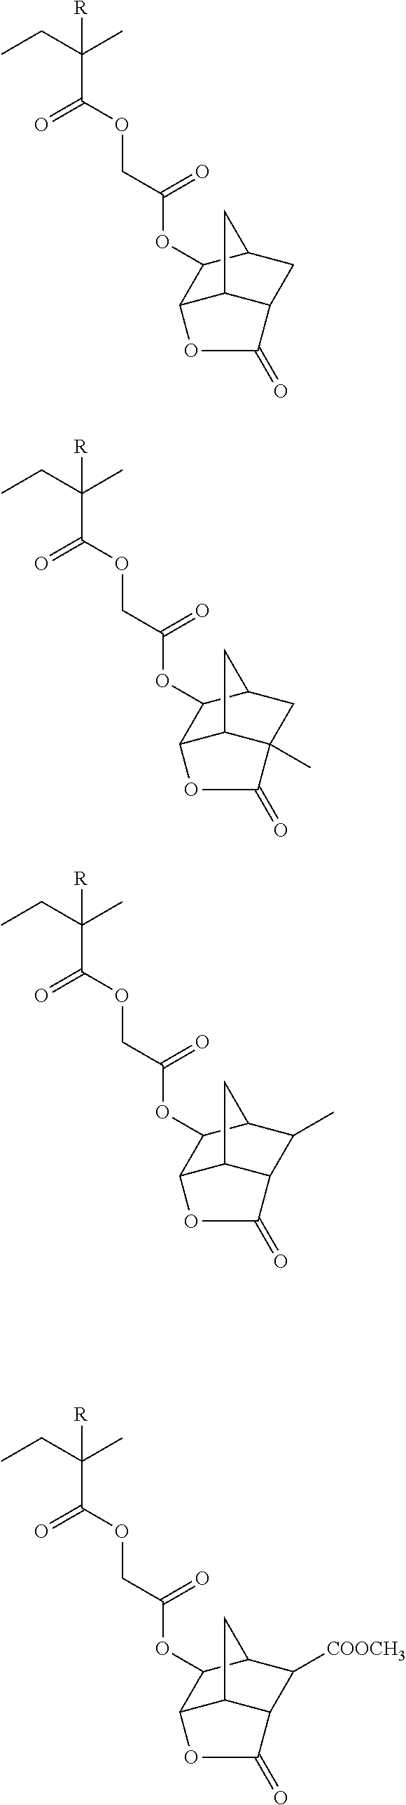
CCC(C)(C(OCC(OC1C2C3C(CC1C3)C(=O)O2)=O)=O)[R].CCC(C)(C(OCC(OC1C2C3C(C)(CC1C3)C(=O)O2)=O)=O)[R].CCC(C)(C(OCC(OC1C2C3C(C(C)C1C3)C(=O)O2)=O)=O)[R].CCC(C)(C(OCC(OC1C2C3C(C([COOCH3])C1C3)C(=O)O2)=O)=O)[R]
